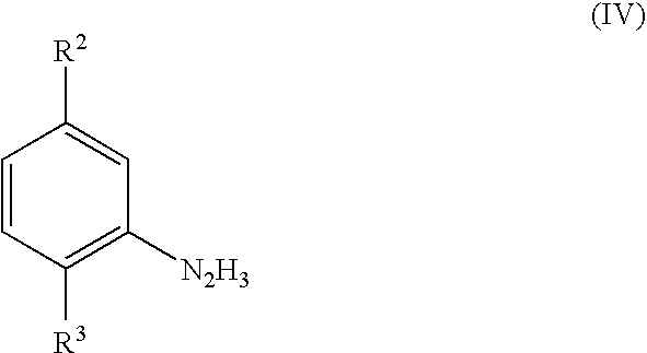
C1=CC([R3])=C([N2H3])C=C1[R2]
